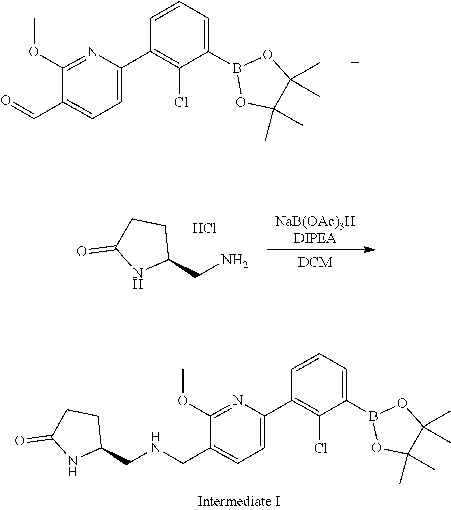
C1(OC)=NC(C2=C(Cl)C(B3OC(C)(C)C(C)(C)O3)=CC=C2)=CC=C1C=O.C1(CN)CCC(=O)N1.Cl.C1(CNCC2=CC=C(C3=C(Cl)C(B4OC(C)(C)C(C)(C)O4)=CC=C3)N=C2OC)CCC(=O)N1
